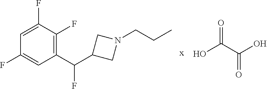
OC(C(O)=O)=O.C1(C(C2CN(CCC)C2)F)=C(F)C(F)=CC(F)=C1
